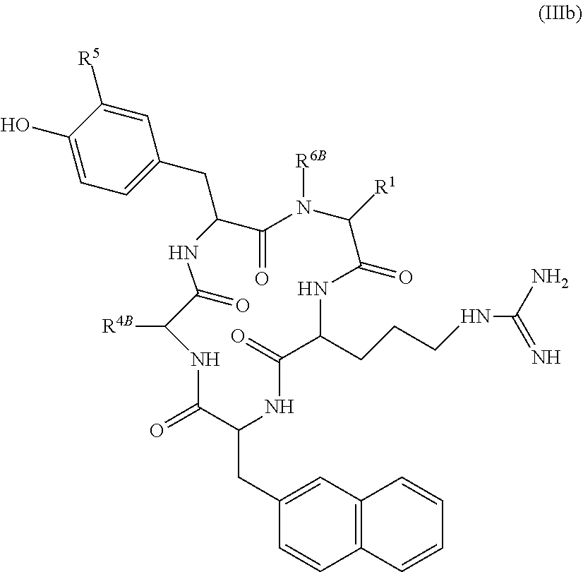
[R5]C1=CC(CC2C(=O)N([R6B])C([R1])C(=O)NC(CCCNC(=N)N)C(=O)NC(CC3=CC4=C(C=C3)C=CC=C4)C(=O)NC([R4B])C(=O)N2)=CC=C1O
